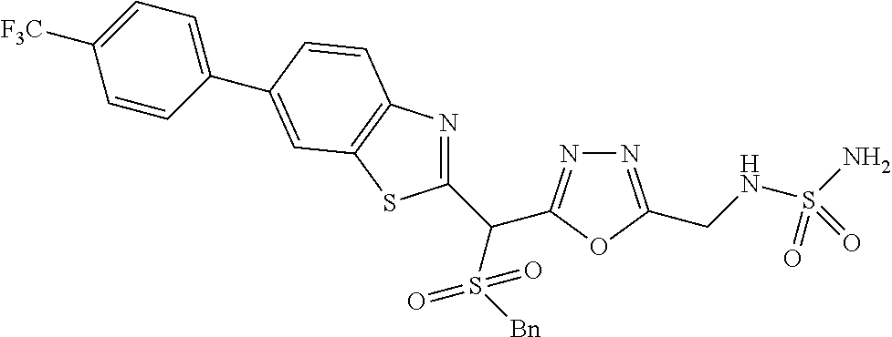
C1(C(S([Bn])(=O)=O)C2=NN=C(CNS(N)(=O)=O)O2)=NC2=C(S1)C=C(C1=CC=C([F3C])C=C1)C=C2
